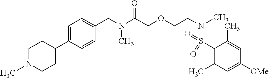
C1(S(N(C)CCOCC(N(C)CC2=CC=C(C3CCN(C)CC3)C=C2)=O)(=O)=O)=C(C)C=C([OMe])C=C1C
